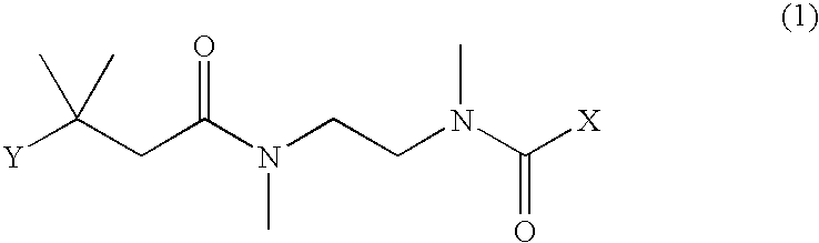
[Y]C(CC(N(CCN(C([X])=O)C)C)=O)(C)C
